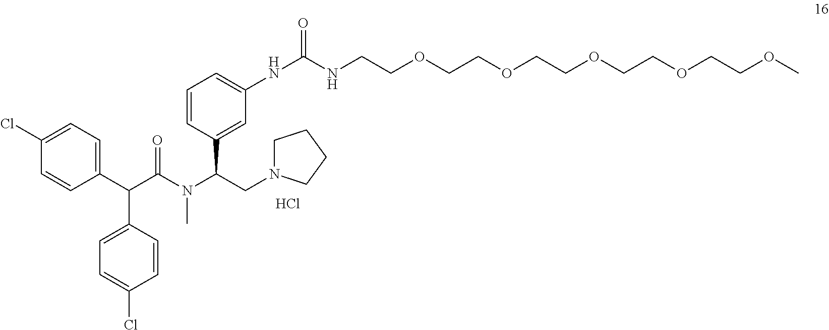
C1(C(C(N(C(CN2CCCC2)C2=CC(NC(=O)NCCOCCOCCOCCOCCOC)=CC=C2)C)=O)C2=CC=C(Cl)C=C2)=CC=C(Cl)C=C1.Cl
